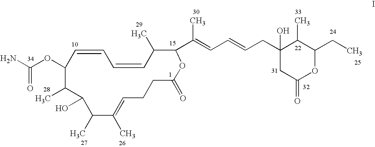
C1=CC=CC(C)C(C(=CC=CCC2(O)CC(=O)OC(CC)C2C)C)OC(=O)CCC=C(C)C(C)C(O)C(C)C1OC(N)=O
